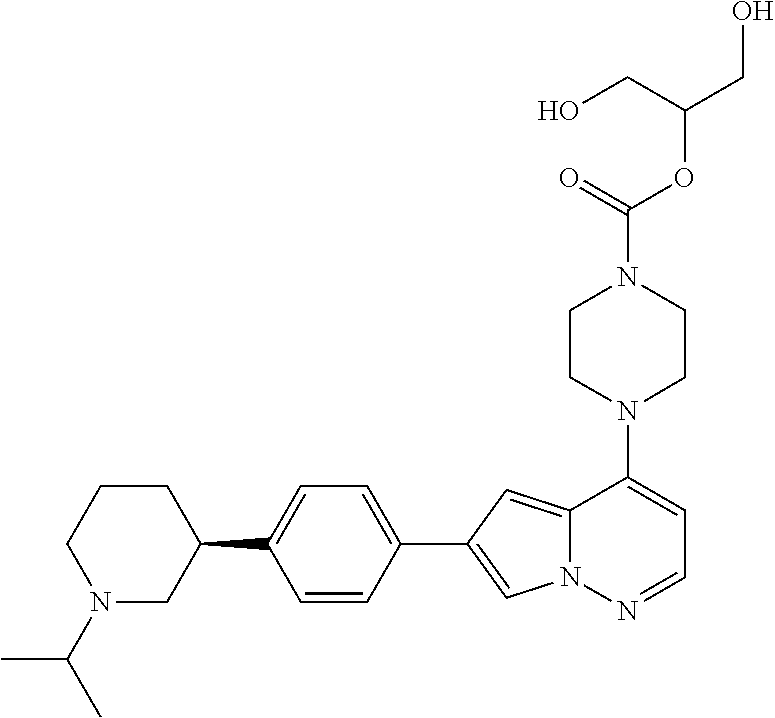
N1(C2=CC=NN3C2=CC(C2=CC=C(C4CCCN(C(C)C)C4)C=C2)=C3)CCN(C(OC(CO)CO)=O)CC1
